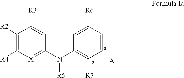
C1([R2])=C([R4])[X]=C(N(C2=C([R7])C=CC([R6])=C2)[R5])C=C1[R3]
